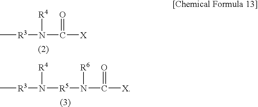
C[R3]N(C([X])=O)[R4].C[R3]N([R4])[R5]N([R6])C([X])=O
